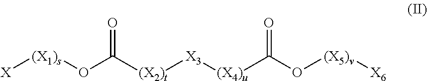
[X][(X1)s]OC(=O)[(X2)t][X3][(X4)u]C(=O)O[(X5)v][X6]
